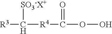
[R3]C([R4]C(OO)=O)[SO3-X+]
